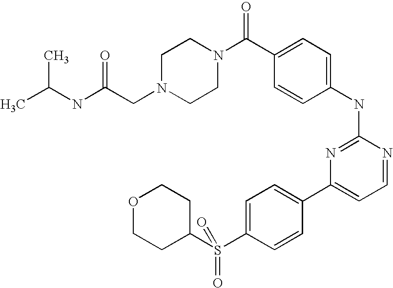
C1N(CC(NC(C)C)=O)CCN(C(C2=CC=C(NC3=NC(C4=CC=C(S(C5CCOCC5)(=O)=O)C=C4)=CC=N3)C=C2)=O)C1
